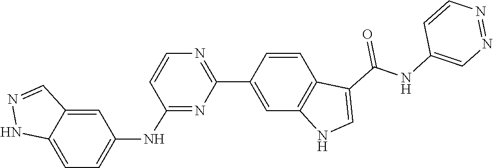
N1=NC=CC(NC(C2=CNC3=C2C=CC(C2=NC=CC(NC4=CC=C5NN=CC5=C4)=N2)=C3)=O)=C1
